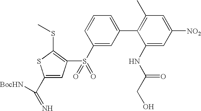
S(C1=CC(C2=C(C)C=C([NO2])C=C2NC(CO)=O)=CC=C1)(=O)(=O)C1=C(SC)SC(C(=N)[BocHN])=C1
